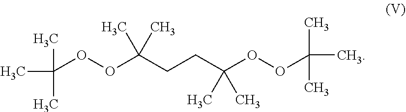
CC(C)(C)OOC(CCC(C)(C)OOC(C)(C)C)(C)C
